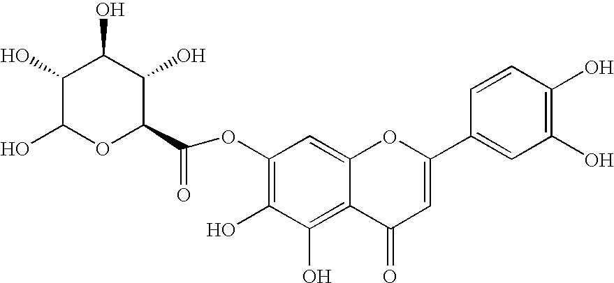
C1(OC(C2C(O)C(O)C(O)C(O)O2)=O)=C(O)C(O)=C2C(=C1)OC(C1=CC(O)=C(O)C=C1)=CC2=O
